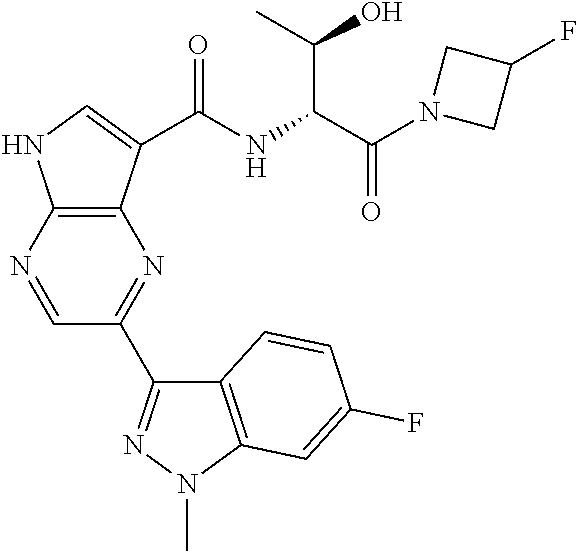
N1=CC(C2=NN(C)C3=C2C=CC(F)=C3)=NC2=C1NC=C2C(NC(C(N1CC(F)C1)=O)C(C)O)=O
